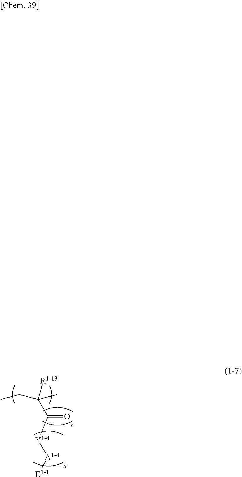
C(C)C([R1-13])(C)C([Y][A1-4][E1-1])=O
